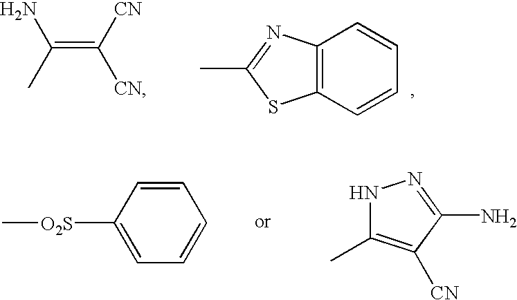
NC(=C([CN])[CN])C.C12=C(C=CC=C1)SC(C)=N2.C[O2S]C1=CC=CC=C1.N1C(C)=C([CN])C(N)=N1
